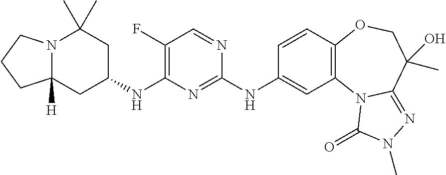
N12C([H])(CC(NC3=C(F)C=NC(NC4=CC5=C(C=C4)OCC(O)(C)C4=NN(C)C(=O)N54)=N3)CC1(C)C)CCC2
